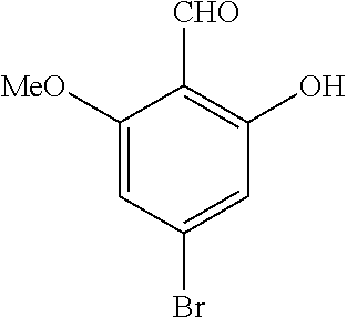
C1([MeO])=CC(Br)=CC(O)=C1[CHO]
